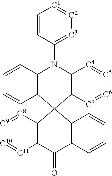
C12=C(C3(C4=C(N1C1=[C3][C2]=[C1]C=C1)[C4]=[C5][C6]=[C7]4)C1=C(C(=O)C4=C3C=CC=C4)[C11]=[C10][C9]=[C8]1)C=CC=C2
